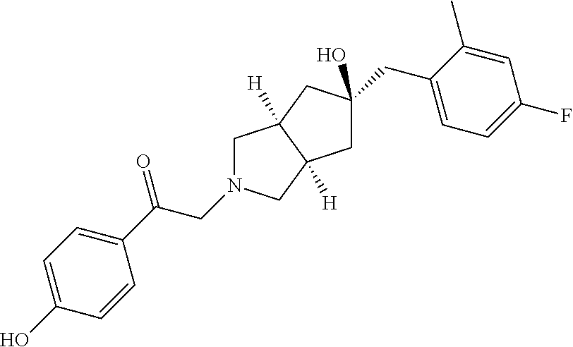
C1C(CC2=CC=C(F)C=C2C)(O)CC2([H])C1([H])CN(CC(=O)C1=CC=C(O)C=C1)C2
